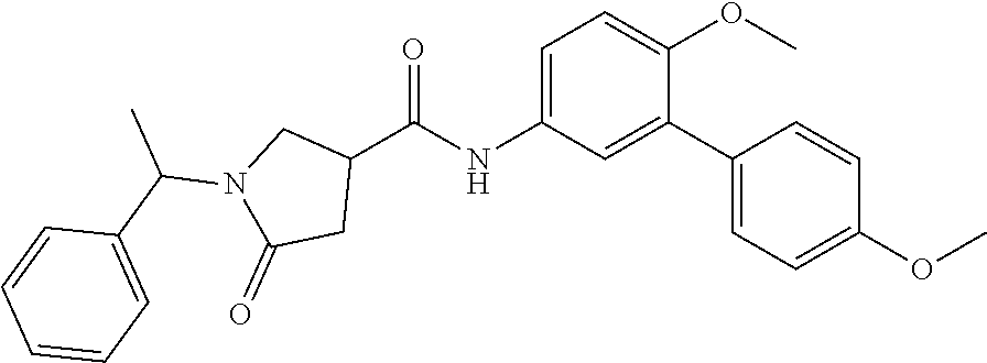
C1(C(NC2=CC=C(OC)C(C3=CC=C(OC)C=C3)=C2)=O)CN(C(C2=CC=CC=C2)C)C(=O)C1
